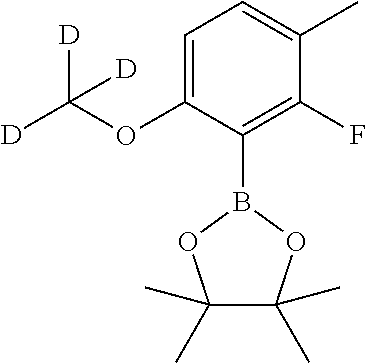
C1(B2OC(C)(C)C(C)(C)O2)=C(F)C(C)=CC=C1OC([D])([D])[D]
